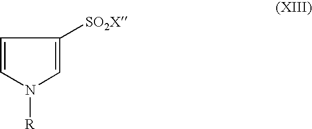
C1=CN([R])C=C1[SO2X]
